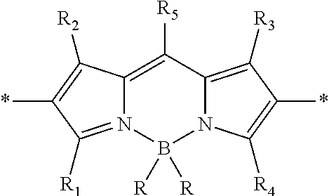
C12=C([R5])C3=C([R3])C(*)=C([R4])N3B([R])([R])N1=C([R1])C(*)=C2[R2]
